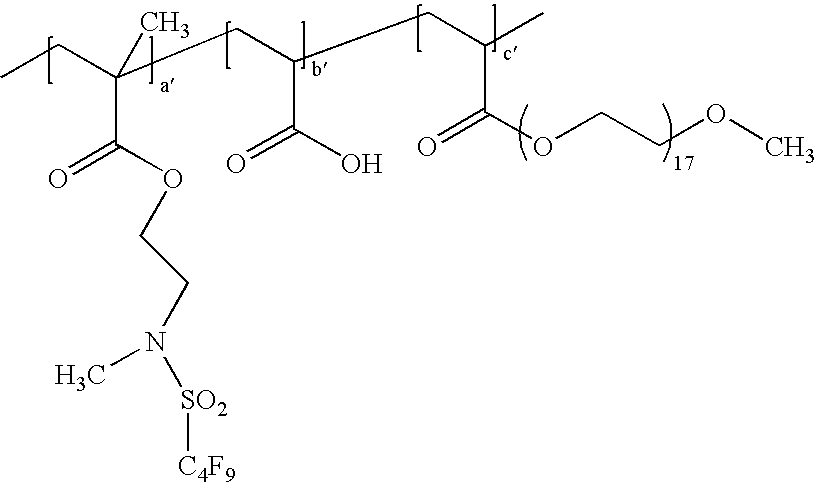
CCC(CC(CC(C)C(=O)OCCOC)C(O)=O)(C(=O)OCCN(C)[SO2][C4F9])C
